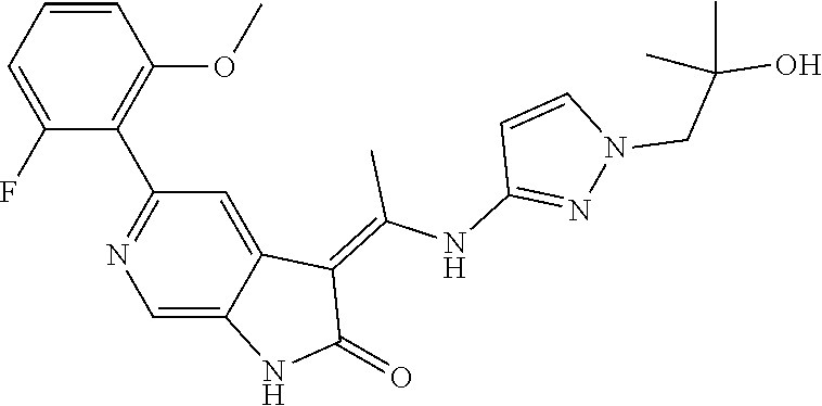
C1=CC=C(F)C(C2=NC=C3C(=C2)C(=C(NC2=NN(CC(O)(C)C)C=C2)C)C(=O)N3)=C1OC
